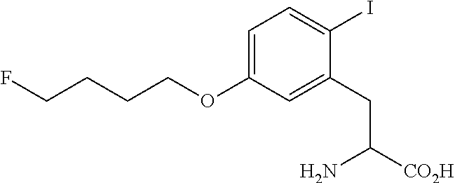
C1=C(OCCCCF)C=C(CC([CO2H])N)C(I)=C1
